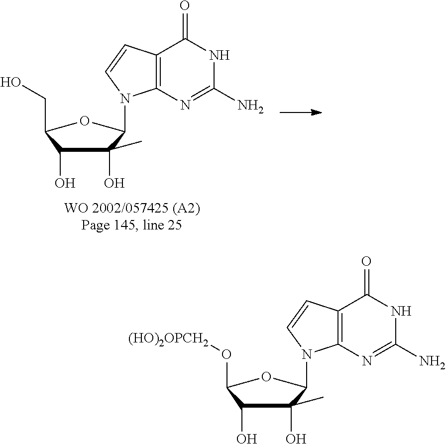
C1(O)(C)C(O)C(O[(HO)2OPCH2])OC1N1C2=C(C=C1)C(=O)NC(N)=N2.C1(O)(C)C(O)C(CO)OC1N1C2=C(C=C1)C(=O)NC(N)=N2
